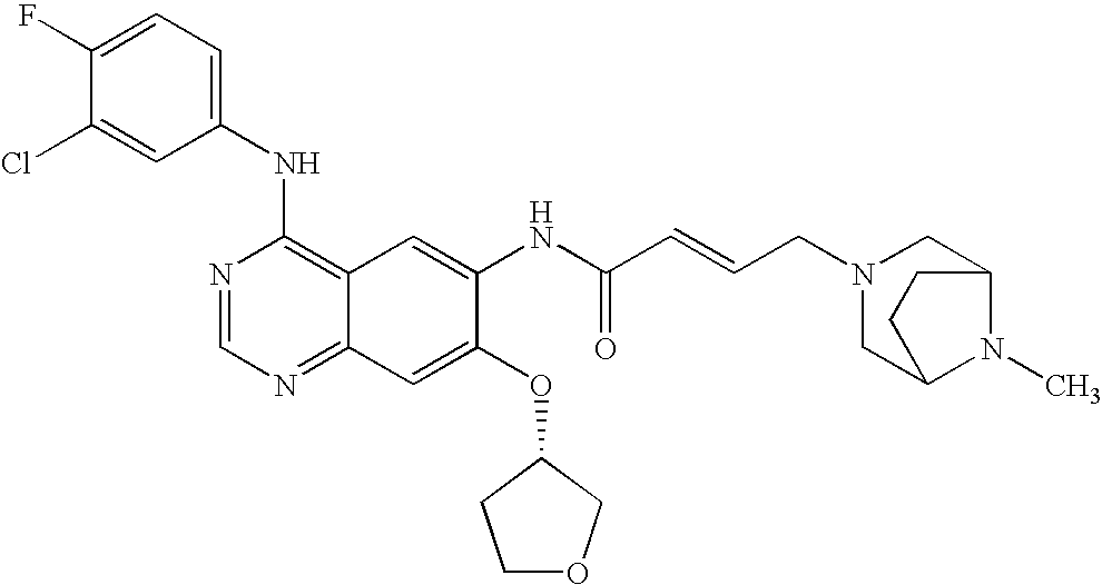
ClC1=CC(NC2=C3C(=NC=N2)C=C(OC2CCOC2)C(NC(C=CCN2CC4N(C)C(C2)CC4)=O)=C3)=CC=C1F
